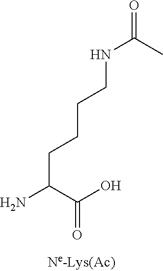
NC(C(O)=O)CCCCNC(=O)C
